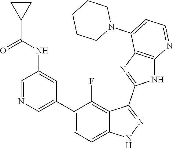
C1=NC=C(C2=CC=C3C(=C2F)C(C2=NC4=C(N2)N=CC=C4N2CCCCC2)=NN3)C=C1NC(C1CC1)=O
